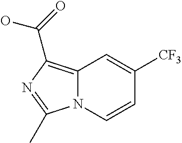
C12=C(C(=O)O)N=C(C)N1C=CC([CF3])=C2
